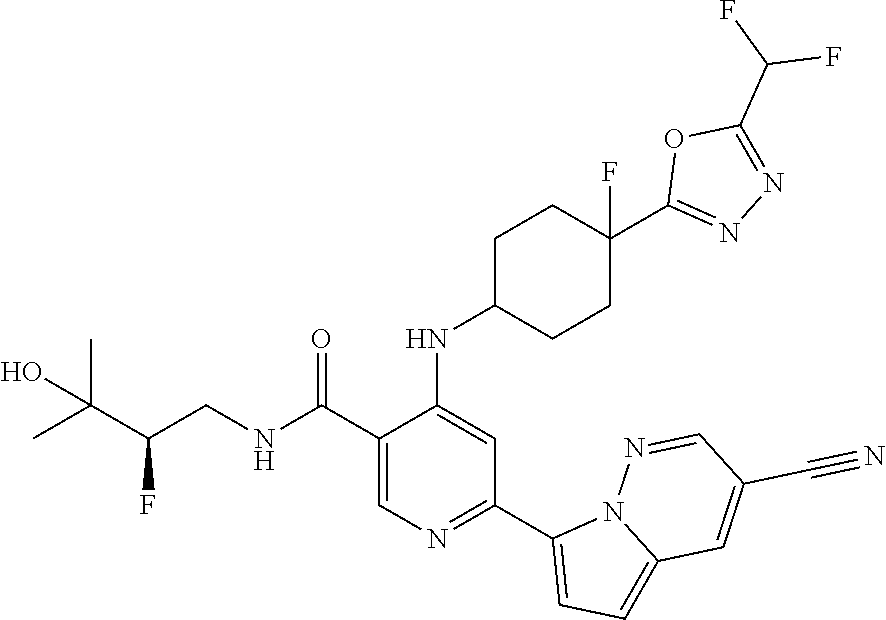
C1(C(NCC(C(C)(C)O)F)=O)=CN=C(C2=CC=C3N2N=CC(C#N)=C3)C=C1NC1CCC(C2=NN=C(C(F)F)O2)(F)CC1
